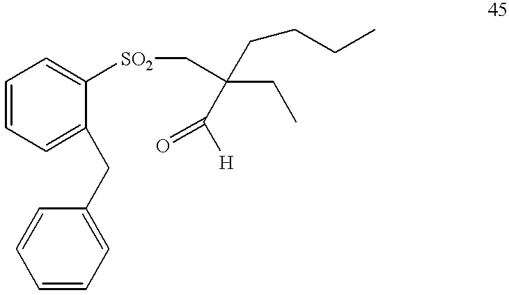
C1=CC=C(CC2=CC=CC=C2)C([SO2]CC(CC)(C([H])=O)CCCC)=C1
